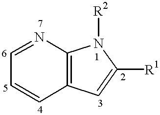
C1=NC2=C(C=C1)C=C([R1])N2[R2]
